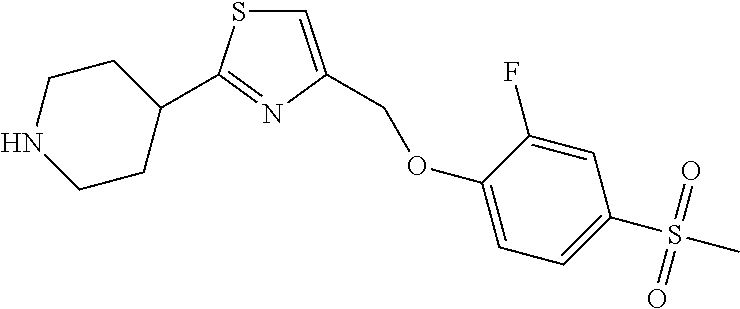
C1=C(COC2=CC=C(S(C)(=O)=O)C=C2F)N=C(C2CCNCC2)S1
